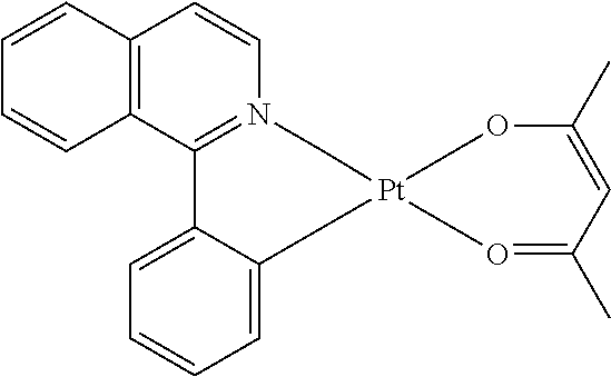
C12=C(C3=N(C=C1)C[Pt]1(CC4=CC=CC=C34)OC(C)=CC(C)=O1)C=CC=C2
